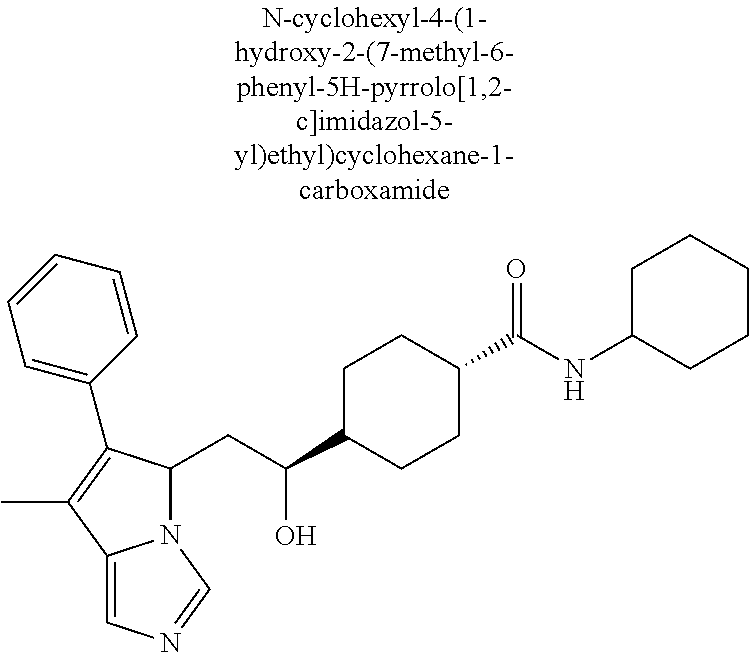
N12C(CC(C3CCC(C(NC4CCCCC4)=O)CC3)O)C(C3=CC=CC=C3)=C(C)C1=CN=C2
